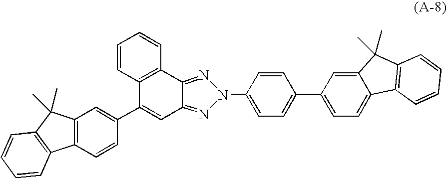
C12=C(C=CC(C3=CC4=NN(C5=CC=C(C6=CC=C7C(=C6)C(C)(C)C6=C7C=CC=C6)C=C5)N=C4C4=C3C=CC=C4)=C1)C1=C(C2(C)C)C=CC=C1
